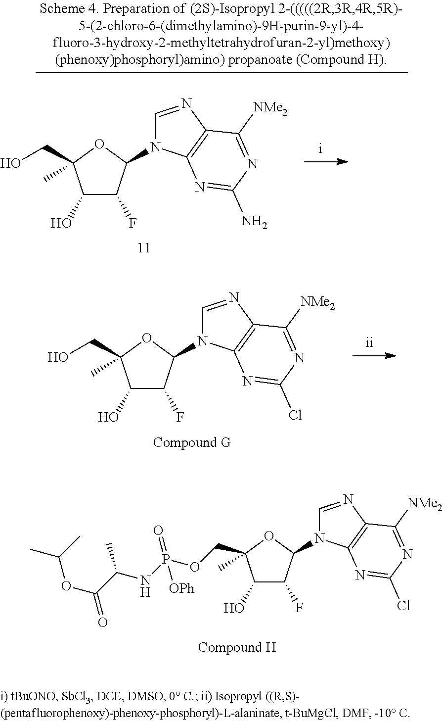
O1C(CO)(C)C(O)C(F)C1N1C=NC2=C1N=C(Cl)N=C2[NMe2].O1C(C)(COP(NC(C(OC(C)C)=O)C)([OPh])=O)C(O)C(F)C1N1C=NC2=C1N=C(Cl)N=C2[NMe2].O1C(CO)(C)C(O)C(F)C1N1C=NC2=C1N=C(N)N=C2[NMe2]
